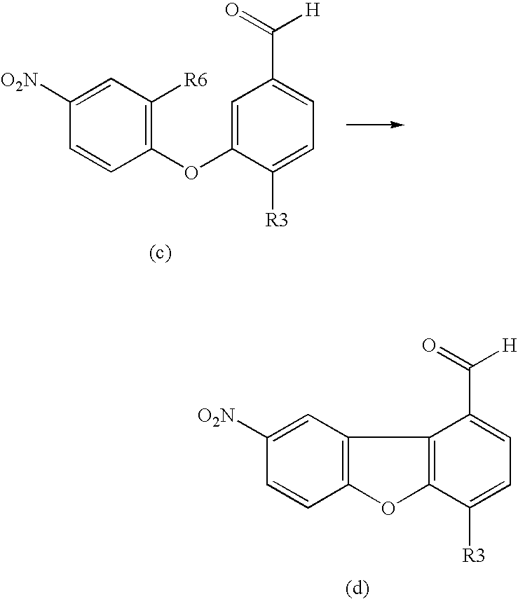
C1([O2N])=CC([R6])=C(OC2=CC(C(=O)[H])=CC=C2[R3])C=C1.C1([O2N])=CC2=C(C=C1)OC1=C2C(C(=O)[H])=CC=C1[R3]
